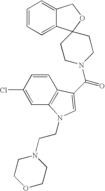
C1=CC=C2C(=C1)COC21CCN(C(=O)C2=CN(CCN3CCOCC3)C3=C2C=CC(Cl)=C3)CC1
